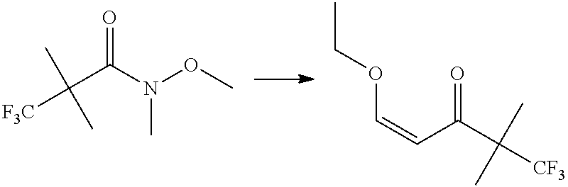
C(C(N(OC)C)=O)(C)(C)[F3C].O(C=CC(=O)C([CF3])(C)C)CC
